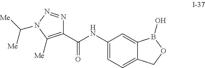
C1(C(NC2=CC=C3C(=C2)B(O)OC3)=O)=C([Me])N(C([Me])[Me])N=N1
